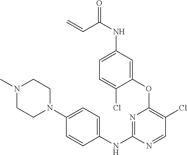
C1(OC2=C(Cl)C=NC(NC3=CC=C(N4CCN(C)CC4)C=C3)=N2)=CC(NC(=O)C=C)=CC=C1Cl
